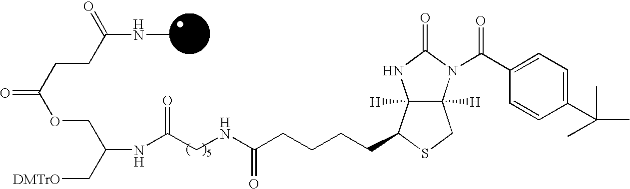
C(CCCCC1C2([H])C([H])(CS1)N(C(C1=CC=C(C(C)(C)C)C=C1)=O)C(=O)N2)(NCC(NC(C[DMTrO])COC(=O)CCC(NC)=O)=O)=O
